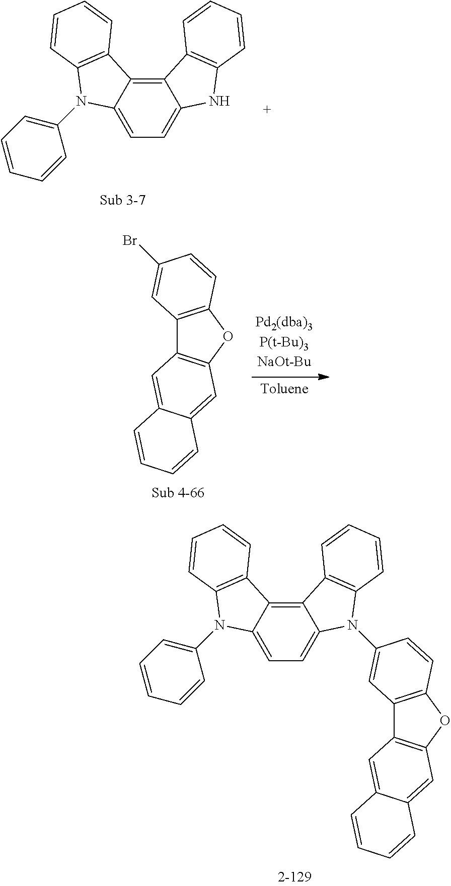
C12=CC=C3C(=C1C1=C(C=CC=C1)N2C1=CC2=C(OC4=C2C=C2C(=C4)C=CC=C2)C=C1)C1=C(C=CC=C1)N3C1=CC=CC=C1.C12=CC=C3C(=C1C1=C(N2)C=CC=C1)C1=C(C=CC=C1)N3C1=CC=CC=C1.C12=C(OC3=C1C=C1C(=C3)C=CC=C1)C=CC(Br)=C2
